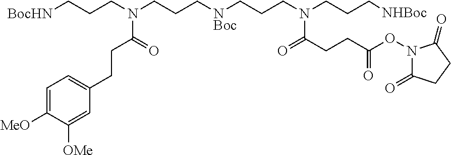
[BocHN]CCCN(CCC[NBoc]CCCN(CCC[NHBoc])C(CCC(ON1C(=O)CCC1=O)=O)=O)C(CCC1=CC=C([MeO])C([OMe])=C1)=O
